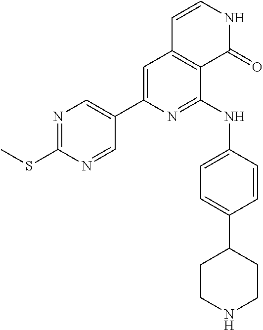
C1(C2=CC=C(NC3=NC(C4=CN=C(SC)N=C4)=CC4=C3C(=O)NC=C4)C=C2)CCNCC1
